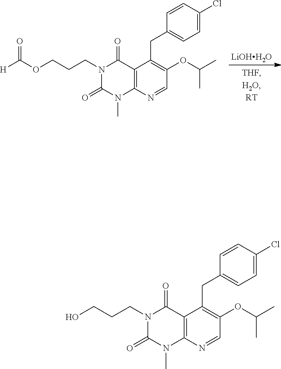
[LiOHH2O].O(CCCN1C(=O)N(C)C2=C(C1=O)C(CC1=CC=C(Cl)C=C1)=C(OC(C)C)C=N2)C([H])=O.OCCCN1C(=O)N(C)C2=C(C1=O)C(CC1=CC=C(Cl)C=C1)=C(OC(C)C)C=N2
